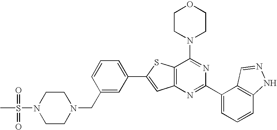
C1CN(C2=NC(C3=CC=CC4=C3C=NN4)=NC3=C2SC(C2=CC=CC(CN4CCN(S(C)(=O)=O)CC4)=C2)=C3)CCO1
